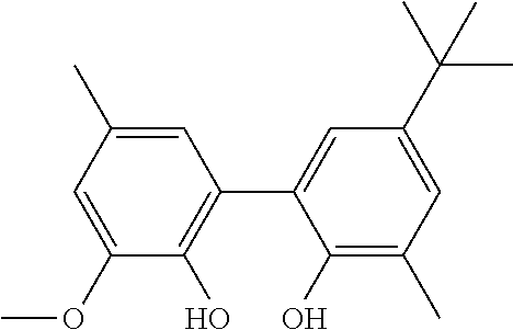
C1=C(C)C=C(OC)C(O)=C1C1=CC(C(C)(C)C)=CC(C)=C1O
